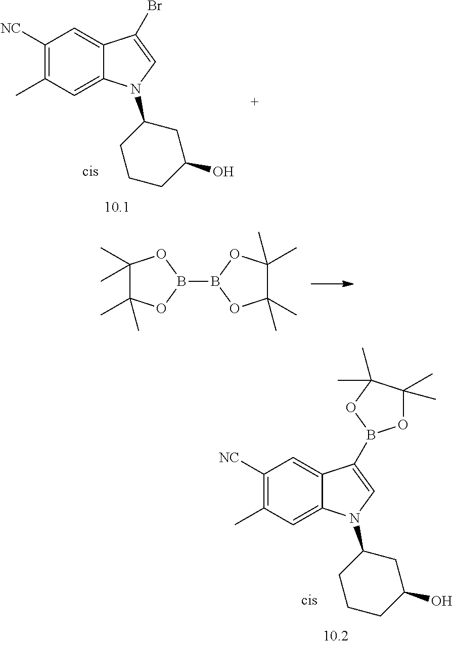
C1(C)(C)C(C)(C)OB(B2OC(C)(C)C(C)(C)O2)O1.C1([NC])=C(C)C=C2C(=C1)C(B1OC(C)(C)C(C)(C)O1)=CN2C1CCCC(O)C1.C1([NC])=C(C)C=C2C(=C1)C(Br)=CN2C1CCCC(O)C1
